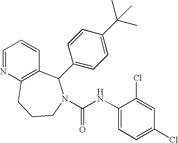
C1=NC2=C(C=C1)C(C1=CC=C(C(C)(C)C)C=C1)N(C(NC1=CC=C(Cl)C=C1Cl)=O)CCC2
